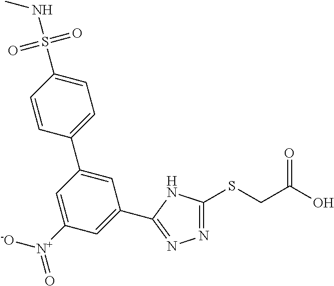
N1=C(SCC(O)=O)NC(C2=CC([N+]([-O])=O)=CC(C3=CC=C(S(=O)(=O)NC)C=C3)=C2)=N1
